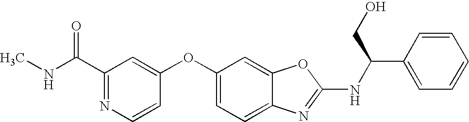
C1(C(NC)=O)=NC=CC(OC2=CC=C3C(=C2)OC(NC(C2=CC=CC=C2)CO)=N3)=C1
